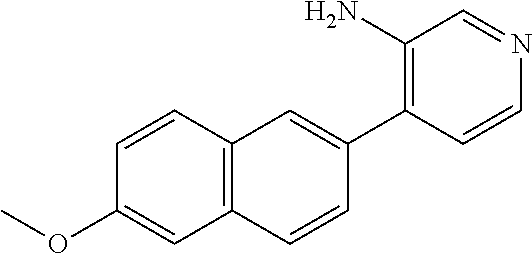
C12=C(C=CC(OC)=C1)C=C(C1=C(N)C=NC=C1)C=C2
